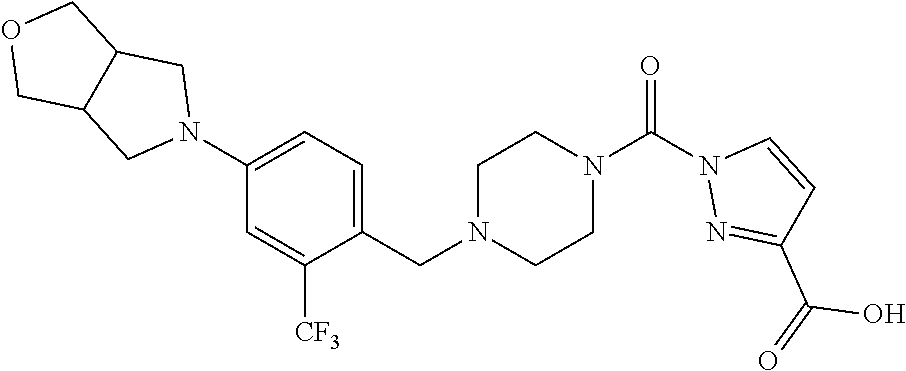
O=C(N1CCN(CC2=CC=C(N3CC4C(C3)COC4)C=C2[CF3])CC1)N1N=C(C(O)=O)C=C1
